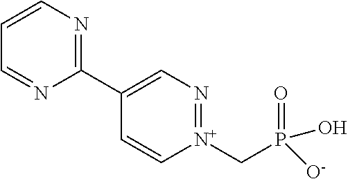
[N+]1(CP(=O)(O)[O-])=NC=C(C2=NC=CC=N2)C=C1
